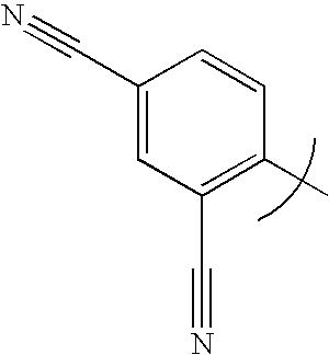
C1(C#N)=CC(C#N)=C(C)C=C1
